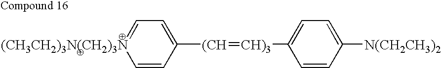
C1=CC([(CH]=[CH)3]C2=CC=C([N(CH2CH3)2])C=C2)=CC=[(CH3CH2)3N(CH2)3N]1
